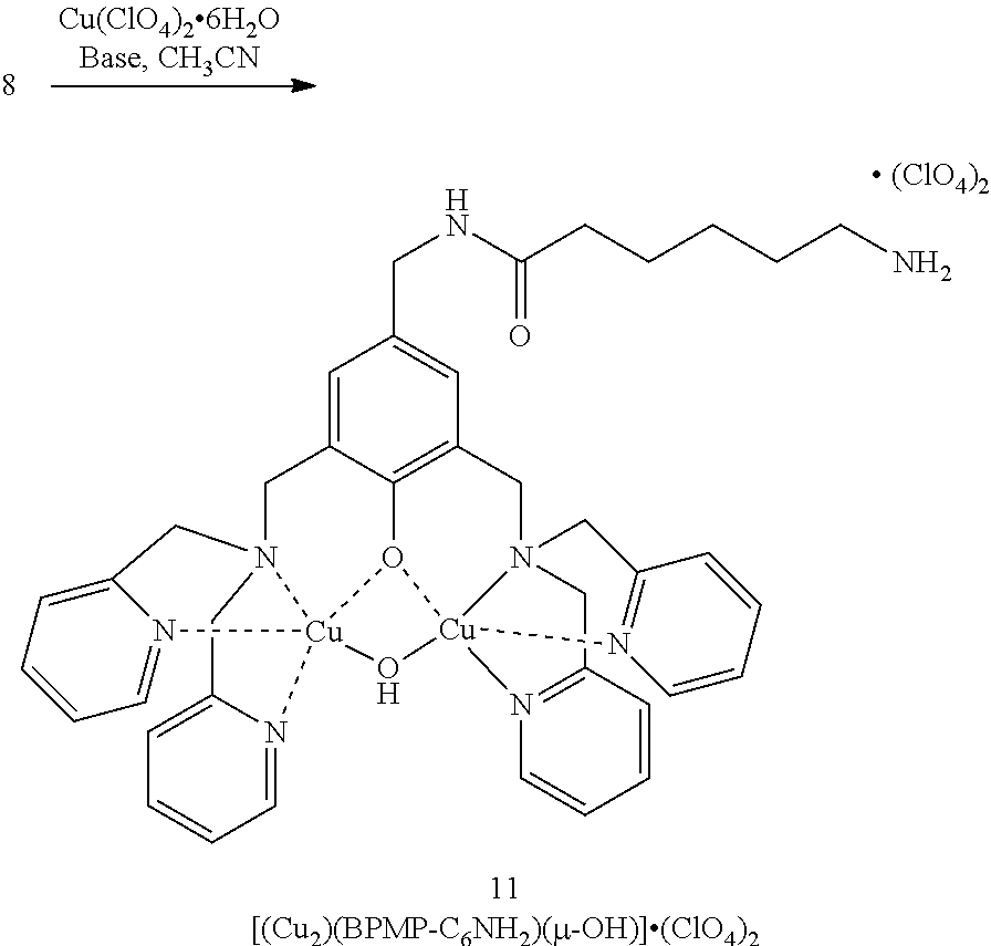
C1=C2C3=C(C=C1CNC(CCCCCN)=O)CN14CC5=N(C=CC=C5)[Cu]15(O3[Cu]13(N(C2)(CC2=CC=CC=N21)CC1=CC=CC=N13)O5)N1=C(C4)C=CC=C1
